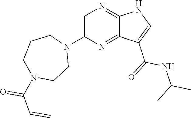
C1CN(C2=CN=C3C(=N2)C(C(=O)NC(C)C)=CN3)CCN(C(C=C)=O)C1
